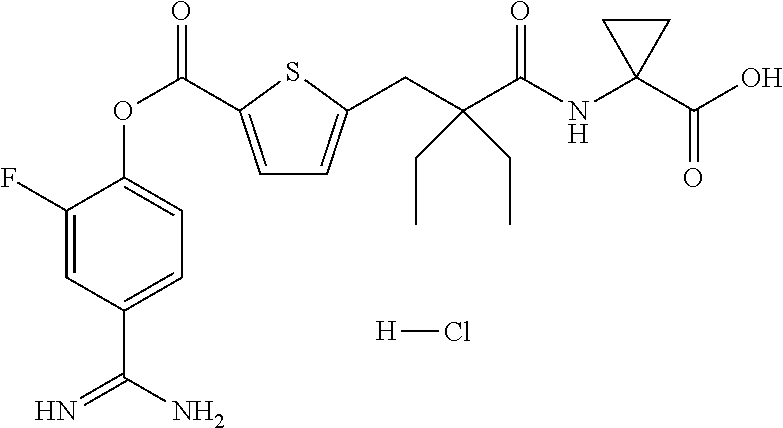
C1(F)=CC(C(N)=N)=CC=C1OC(=O)C1=CC=C(CC(C(=O)NC2(C(O)=O)CC2)(CC)CC)S1.[H]Cl
